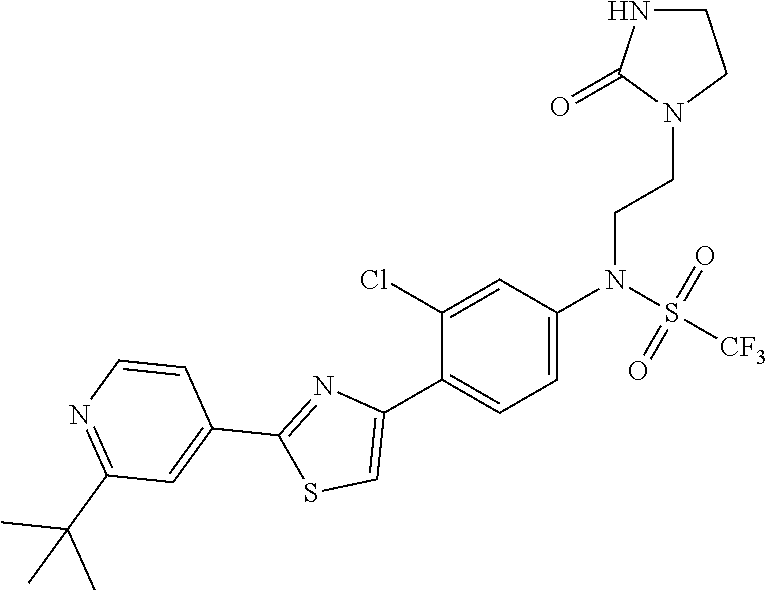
C1=C(N(S(=O)(=O)[CF3])CCN2C(=O)NCC2)C=C(Cl)C(C2=CSC(C3=CC(C(C)(C)C)=NC=C3)=N2)=C1
